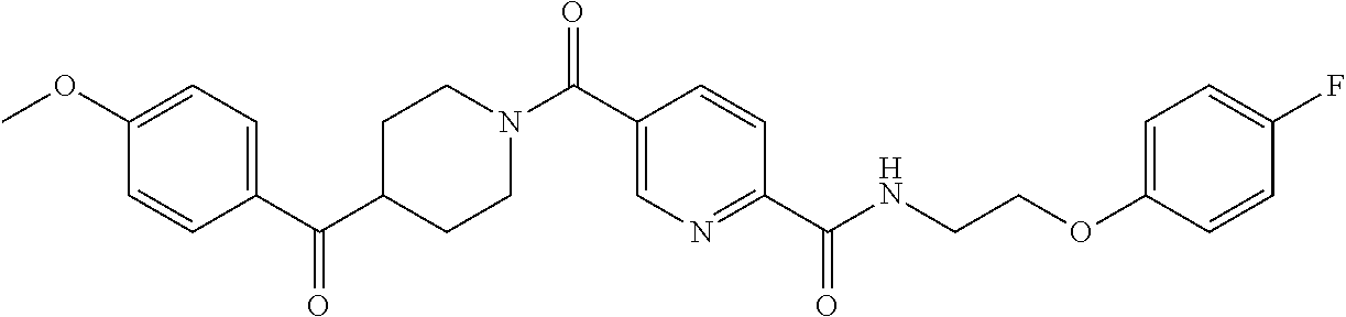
C1CN(C(C2=CN=C(C(=O)NCCOC3=CC=C(F)C=C3)C=C2)=O)CCC1C(C1=CC=C(OC)C=C1)=O
